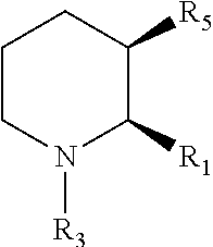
C1CN([R3])C([R1])C([R5])C1
